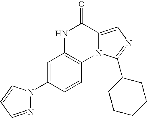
C1=C(N2N=CC=C2)C=CC2=C1NC(=O)C1=CN=C(C3CCCCC3)N21
